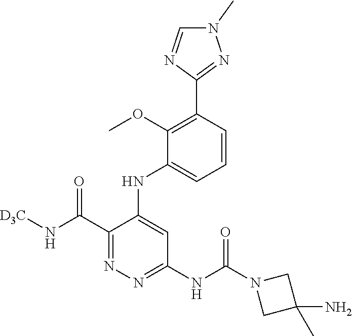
C1(C(N[D3C])=O)=NN=C(NC(N2CC(C)(N)C2)=O)C=C1NC1=CC=CC(C2=NN(C)C=N2)=C1OC
